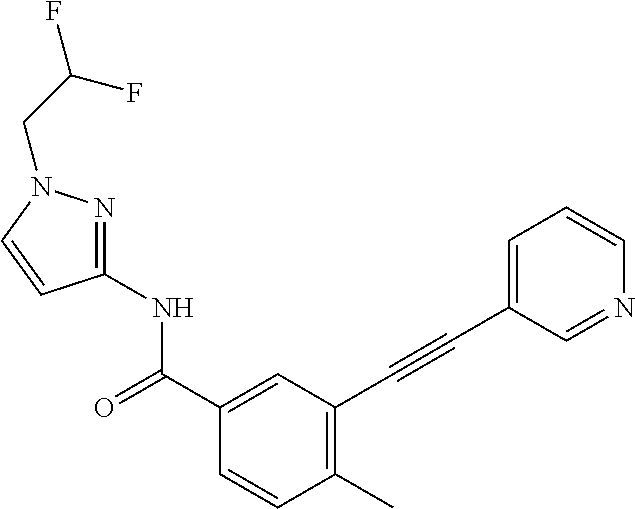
C1(C)=C(C#CC2=CC=CN=C2)C=C(C(NC2=NN(CC(F)F)C=C2)=O)C=C1
